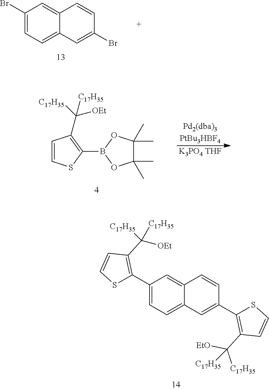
C1(Br)=CC=C2C(=C1)C=CC(Br)=C2.C1=CSC(B2OC(C)(C)C(C)(C)O2)=C1C([OEt])([C17H35])[C17H35].[Pd2(dba)3PtBu3HBF4].[K3PO4 THF].C1(C2=C(C([OEt])([C17H35])[C17H35])C=CS2)=CC=C2C(=C1)C=CC(C1=C(C([EtO])([C17H35])[C17H35])C=CS1)=C2
